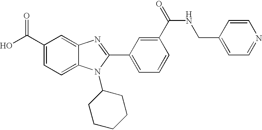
OC(C1=CC=C2C(=C1)N=C(C1=CC=CC(C(=O)NCC3=CC=NC=C3)=C1)N2C1CCCCC1)=O
